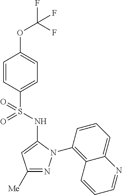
C1=CC(S(=O)(NC2=CC([Me])=NN2C2=C3C(=CC=C2)N=CC=C3)=O)=CC=C1OC(F)(F)F
